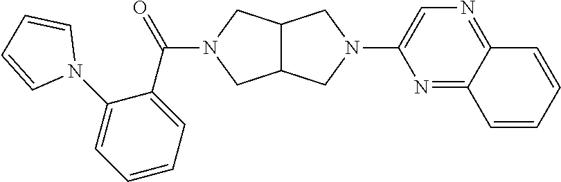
C12C(CN(C3=CN=C4C(=N3)C=CC=C4)C1)CN(C(=O)C1=CC=CC=C1N1C=CC=C1)C2
